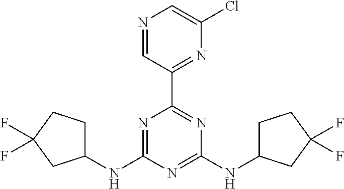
N1=C(NC2CCC(F)(F)C2)N=C(NC2CCC(F)(F)C2)N=C1C1=NC(Cl)=CN=C1
